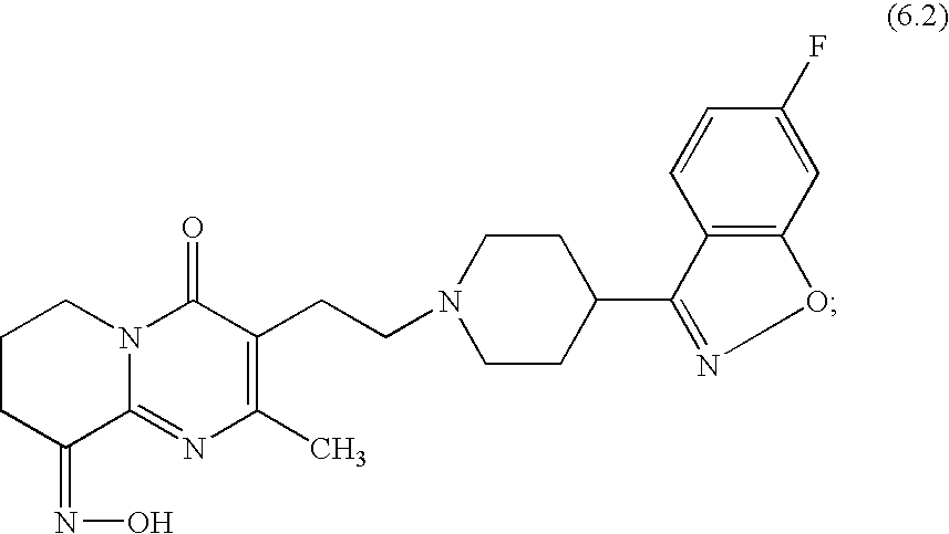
N1(CCC2=C(C)N=C3N(C2=O)CCCC3=NO)CCC(C2=NOC3=C2C=CC(F)=C3)CC1
